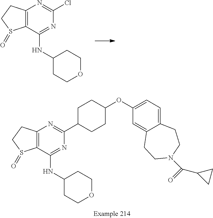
C12=C(C(NC3CCOCC3)=NC(C3CCC(OC4=CC=C5C(=C4)CCN(C(C4CC4)=O)CC5)CC3)=N1)S(=O)CC2.C12=C(C(NC3CCOCC3)=NC(Cl)=N1)S(=O)CC2
